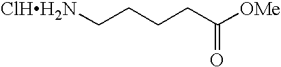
[ClHH2N]CCCCC([OMe])=O
